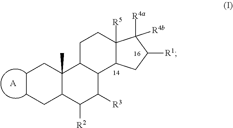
C1CCC2C(C)(C1)C1C(C([R3])C2[R2])C2C([R5])(CC1)C([R4a])([R4b])C([R1])C2.[A]
